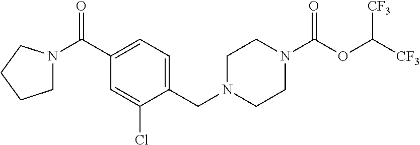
C1=C(C(N2CCCC2)=O)C=C(Cl)C(CN2CCN(C(OC([CF3])[CF3])=O)CC2)=C1
